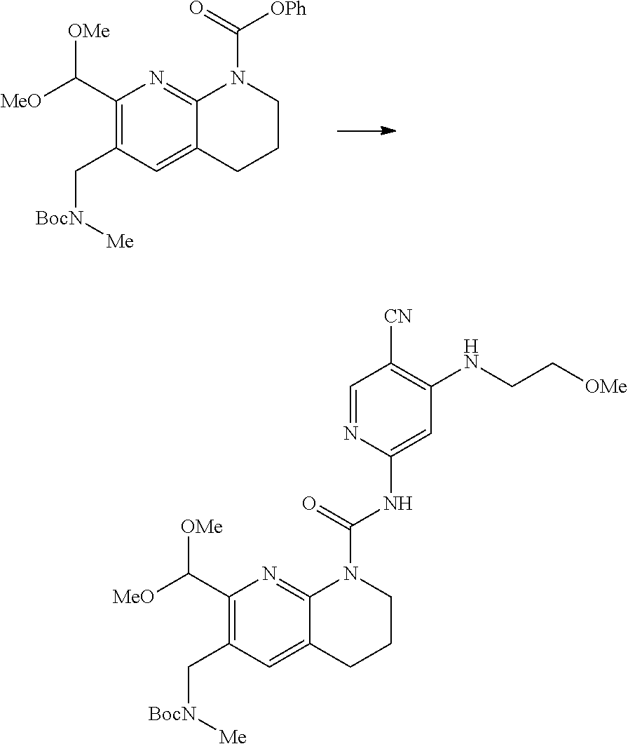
C(=O)(N1CCCC2=CC(C[BocN][Me])=C(C([MeO])[OMe])N=C12)[OPh].C(CNC1=C([CN])C=NC(NC(=O)N2CCCC3=CC(C[BocN][Me])=C(C([MeO])[OMe])N=C23)=C1)[OMe]
